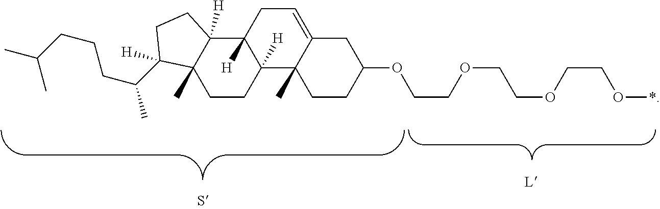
C1C(OCCOCCOCCO*)CC2=CCC3([H])C([H])(C2(C)C1)CCC1(C)C3([H])CCC1(C(CCCC(C)C)C)[H]
